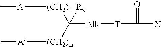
C[A][(CH2)n]C([(CH2)m][A]C)([Alk][T]C([X])=O)[Rx]
